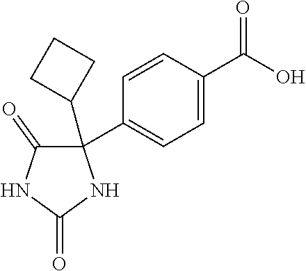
C1=CC(C(O)=O)=CC=C1C1(C2CCC2)C(=O)NC(=O)N1
